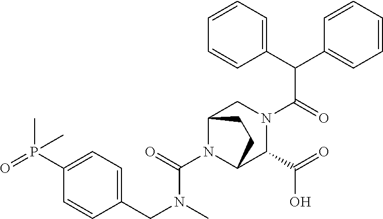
C(C1=CC=C(P(C)(=O)C)C=C1)N(C(N1C2C(C(=O)O)N(C(C(C3=CC=CC=C3)C3=CC=CC=C3)=O)CC1CC2)=O)C
